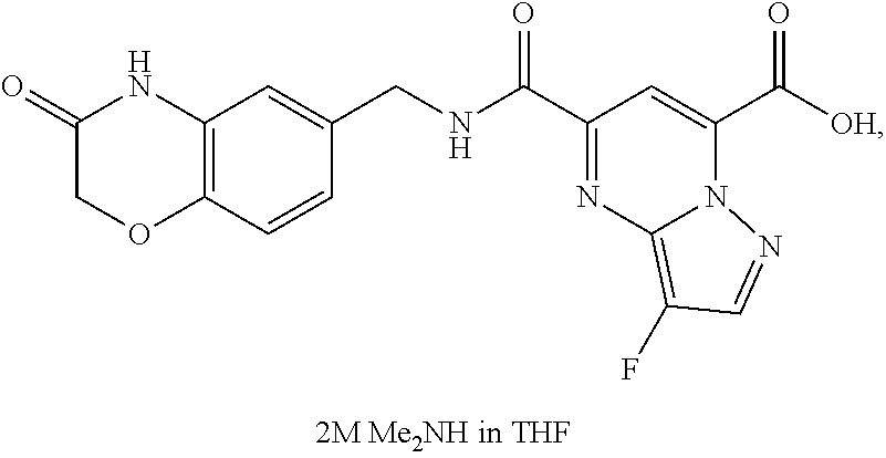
C1(=O)COC2=C(N1)C=C(CNC(C1=NC3=C(F)C=NN3C(C([OH])=O)=C1)=O)C=C2
